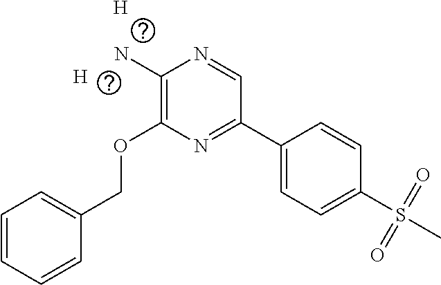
CS(C1=CC=C(C2=NC(OCC3=CC=CC=C3)=C(N)N=C2)C=C1)(=O)=O.[H].[H]
